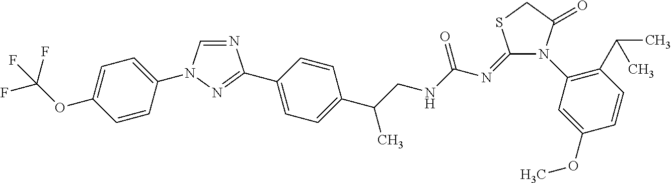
N1=CN(C2=CC=C(OC(F)(F)F)C=C2)N=C1C1=CC=C(C(CNC(N=C2SCC(=O)N2C2=C(C(C)C)C=CC(OC)=C2)=O)C)C=C1
